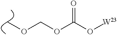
C(OC(O[W23])=O)OC
